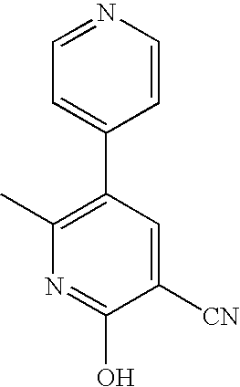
N1=CC=C(C2=C(C)N=C(O)C([CN])=C2)C=C1
